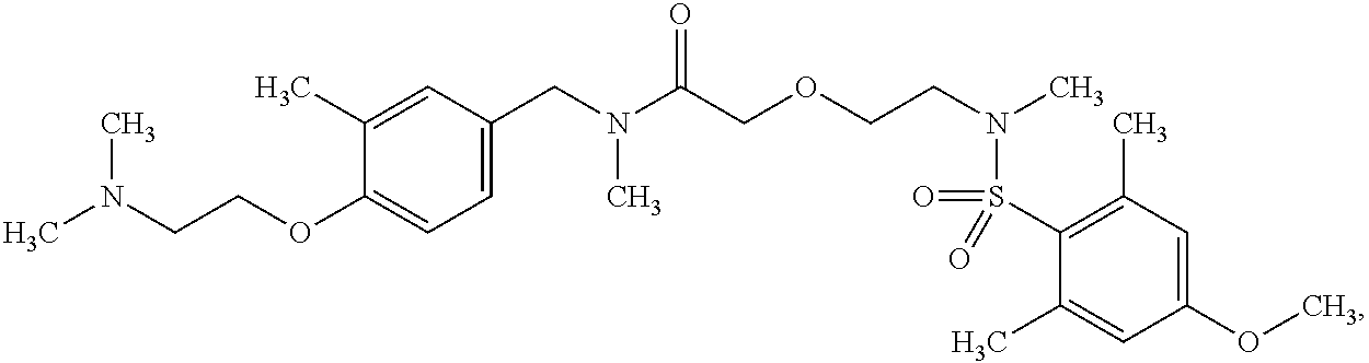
C1(C)=CC(CN(C(COCCN(C)S(=O)(C2=C(C)C=C(OC)C=C2C)=O)=O)C)=CC=C1OCCN(C)C
